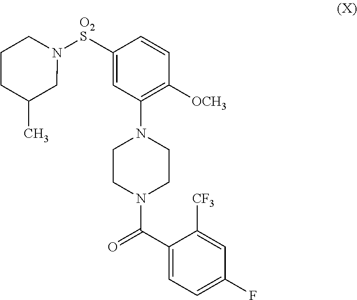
C1([O2S]N2CCCC(C)C2)=CC(N2CCN(C(C3=CC=C(F)C=C3[CF3])=O)CC2)=C([OCH3])C=C1
